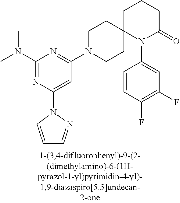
C1(N(C)C)=NC(N2N=CC=C2)=CC(N2CCC3(CC2)N(C2=CC(F)=C(F)C=C2)C(=O)CCC3)=N1
